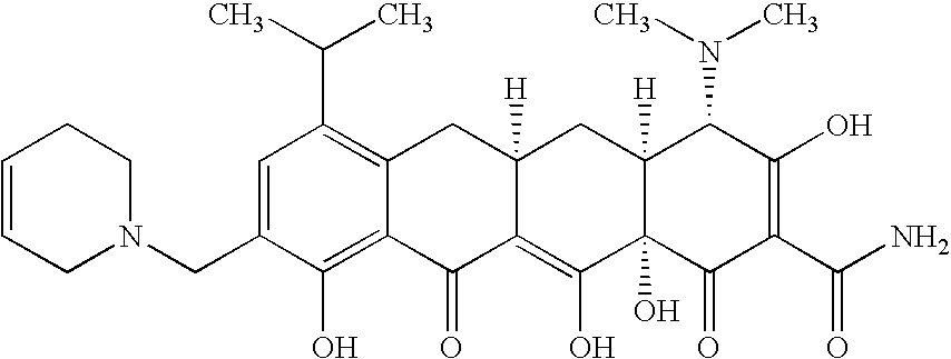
C1(CN2CCC=CC2)=CC(C(C)C)=C2C(=C1O)C(=O)C1=C(O)C3(O)C([H])(CC1([H])C2)C(N(C)C)C(O)=C(C(N)=O)C3=O
